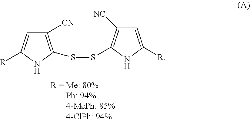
C1([CN])=C(SSC2=C([NC])C=C([R])N2)NC([R])=C1
